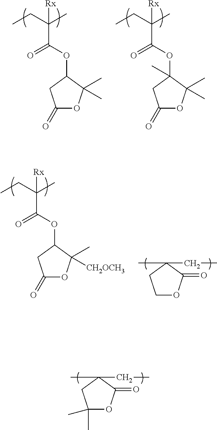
C(C1(C)C(=O)OC(C)(C)C1)C.CCC(C)(C(OC1C(C)(C)OC(=O)C1)=O)[Rx].CCC(C)(C(OC1(C)C(C)(C)OC(=O)C1)=O)[Rx].CCC(C)(C(OC1C(C)([CH2OCH3])OC(=O)C1)=O)[Rx].C(C1(C)C(=O)OCC1)C
